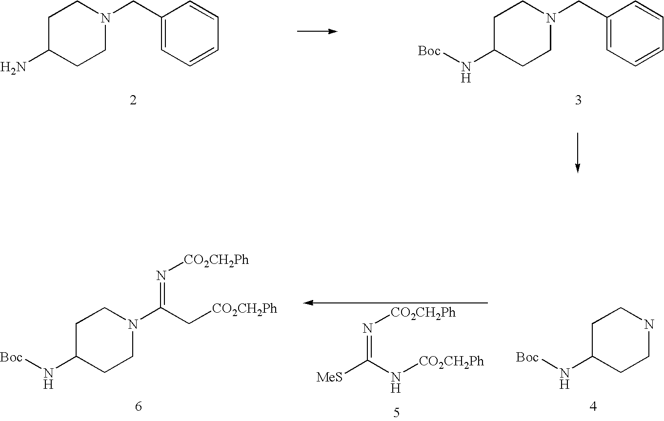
C1C(N)CCN(CC2=CC=CC=C2)C1.C1C(N[Boc])CCN(CC2=CC=CC=C2)C1.C1C(N[Boc])CCNC1.[MeS]C(=N[CO2CH2Ph])N[CO2CH2Ph].C1C(N[Boc])CCN(C(C[CO2CH2Ph])=N[CO2CH2Ph])C1
